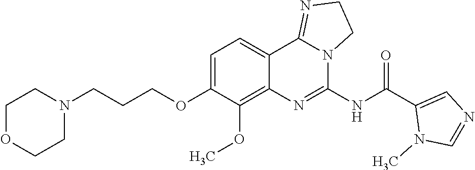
C(COC1=CC=C2C(=C1OC)N=C(NC(C1=CN=CN1C)=O)N1C2=NCC1)CN1CCOCC1
